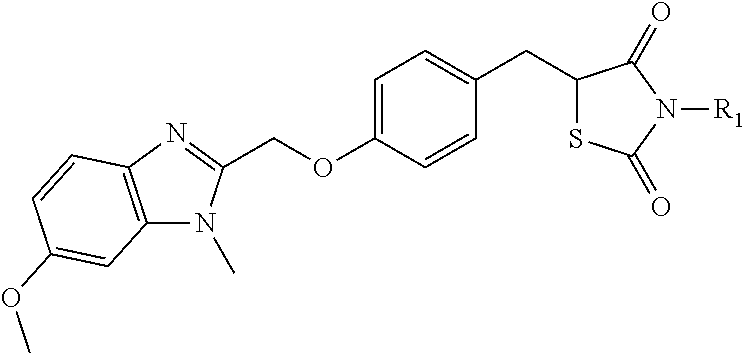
C1=CC(CC2SC(=O)N([R1])C2=O)=CC=C1OCC1=NC2=C(N1C)C=C(OC)C=C2
